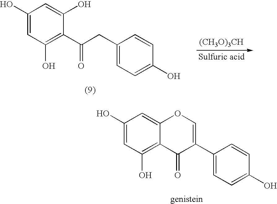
C1(O)=CC(O)=C(C(CC2=CC=C(O)C=C2)=O)C(O)=C1.[(CH3O)3CH].C1(O)=CC(O)=C2C(=C1)OC=C(C1=CC=C(O)C=C1)C2=O
